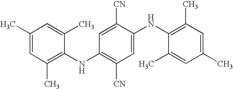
C1(C)=CC(C)=C(NC2=C([CN])C=C(NC3=C(C)C=C(C)C=C3C)C([CN])=C2)C(C)=C1
